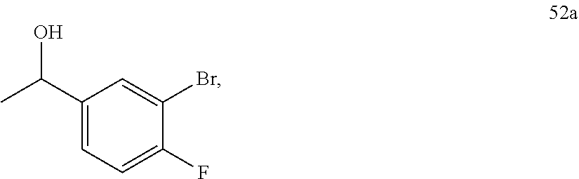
C1(C(C)O)=CC=C(F)C(Br)=C1
